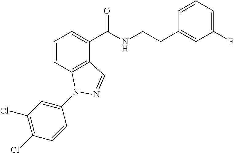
C1=CC2=C(C(C(NCCC3=CC(F)=CC=C3)=O)=C1)C=NN2C1=CC(Cl)=C(Cl)C=C1
